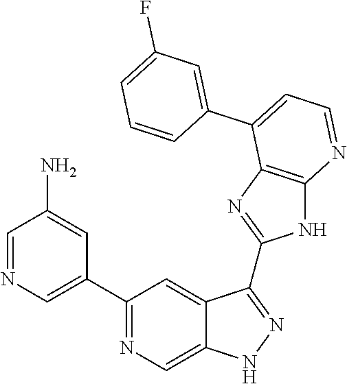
C1=NC=C(C2=NC=C3C(=C2)C(C2=NC4=C(N2)N=CC=C4C2=CC(F)=CC=C2)=NN3)C=C1N
